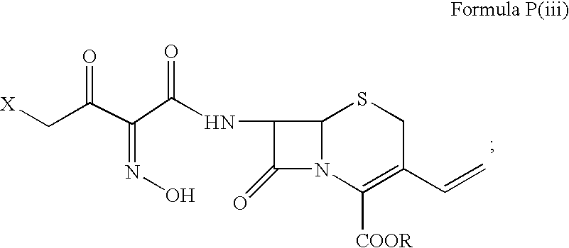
C12N(C([COOR])=C(C=C)CS1)C(=O)C2NC(=O)C(=NO)C(=O)C[X]
